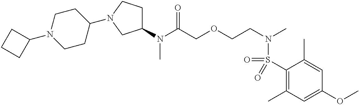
N(C(COCCN(C)S(C1=C(C)C=C(OC)C=C1C)(=O)=O)=O)(C)C1CCN(C2CCN(C3CCC3)CC2)C1
